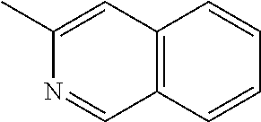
C12=C(C=CC=C1)C=NC(C)=C2
